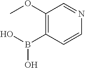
C1(OC)=C(B(O)O)C=CN=C1
